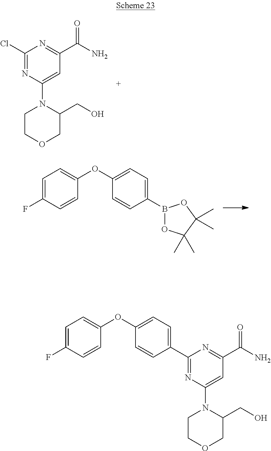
C1(Cl)=NC(N2C(CO)COCC2)=CC(C(N)=O)=N1.C1=C(F)C=CC(OC2=CC=C(B3OC(C)(C)C(C)(C)O3)C=C2)=C1.C1=C(F)C=CC(OC2=CC=C(C3=NC(N4C(CO)COCC4)=CC(C(N)=O)=N3)C=C2)=C1
